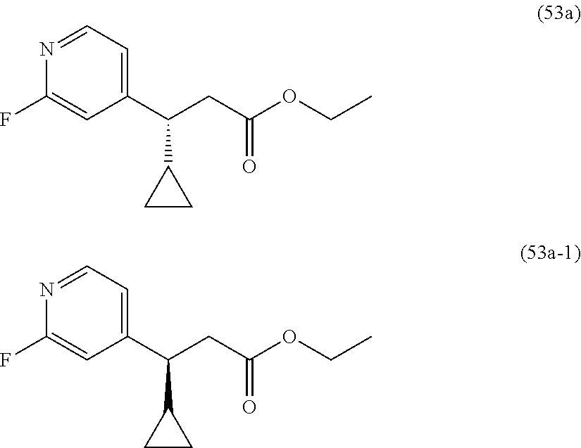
C1(C(CC(OCC)=O)C2CC2)=CC=NC(F)=C1.C1(C(CC(OCC)=O)C2CC2)=CC=NC(F)=C1
